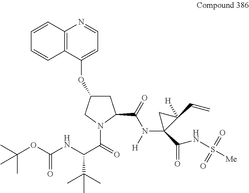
C12=C(C(OC3CC(C(N(C4(C(NS([Me])(=O)=O)=O)C(C=C)([H])C4)[H])=O)N(C(=O)C(NC(OC(C)(C)C)=O)C(C)(C)C)C3)=CC=N1)C=CC=C2
